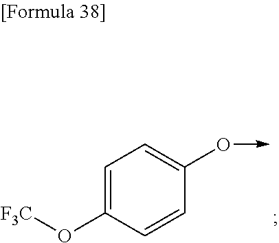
O(C1=CC=C(O->C)C=C1)[F3C]
